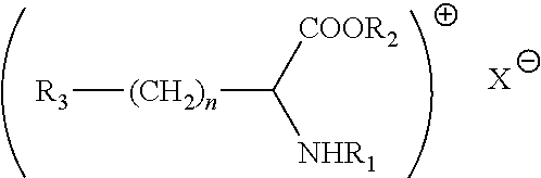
[R3][(CH2)n]C([NHR1])[COOR2].[X]
